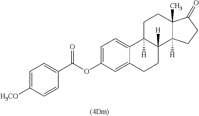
C1=C(OC(C2=CC=C([H3CO])C=C2)=O)C=C2C(=C1)C1([H])C([H])(CC2)C2([H])CCC(=O)C2(C)CC1
